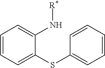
C1=CC=C(SC2=CC=CC=C2)C(N[R*])=C1
